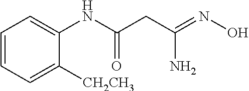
C1=CC=C([CH2CH3])C(NC(CC(=NO)N)=O)=C1
